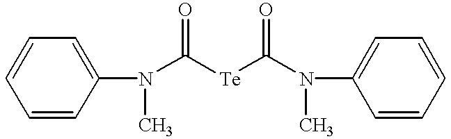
C1=CC(N(C([Te]C(N(C2=CC=CC=C2)C)=O)=O)C)=CC=C1
